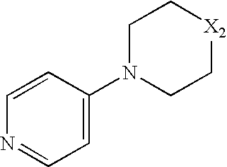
C1=CC(N2CC[X2]CC2)=CC=N1
